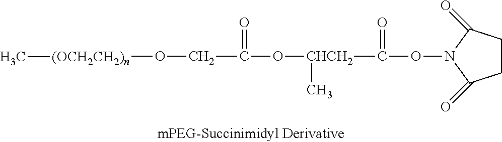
O(N1C(=O)CCC1=O)C(=O)[CHCH2](OC(CO[(OCH2CH2)n]C)=O)C
